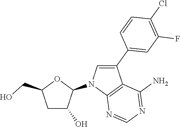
C1C(O)C(N2C3=C(C(C4=CC(F)=C(Cl)C=C4)=C2)C(N)=NC=N3)OC1CO
